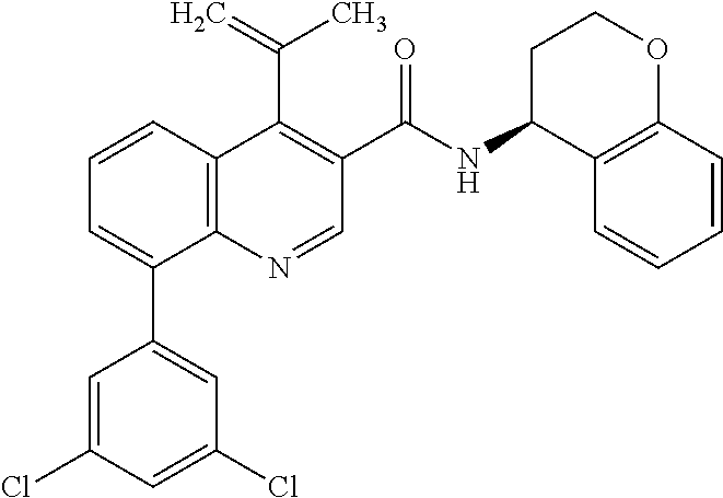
C1=CC2=C(C(C3=CC(Cl)=CC(Cl)=C3)=C1)N=CC(C(NC1C3=C(OCC1)C=CC=C3)=O)=C2C(=C)C
